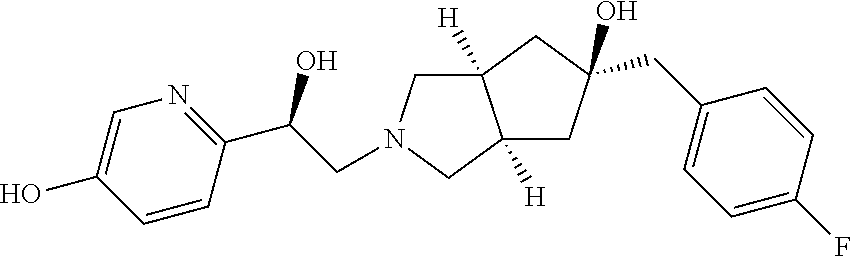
C12([H])CN(CC(C3=NC=C(O)C=C3)O)CC1([H])CC(O)(CC1=CC=C(F)C=C1)C2
